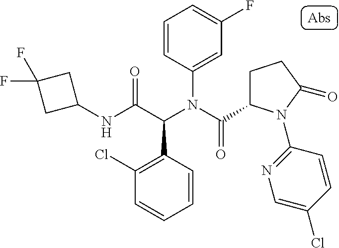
C1(NC(C(N(C(=O)C2CCC(=O)N2C2=NC=C(Cl)C=C2)C2=CC(F)=CC=C2)C2=C(Cl)C=CC=C2)=O)CC(F)(F)C1
